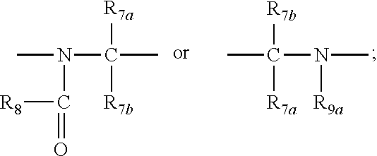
CC(N(C)[R9a])([R7b])[R7a].CN(C(C)([R7a])[R7b])C([R8])=O
